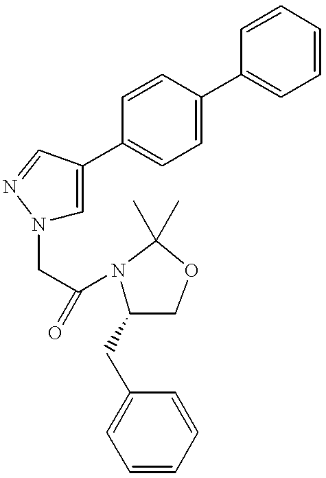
C(C(N1C(CC2=CC=CC=C2)COC1(C)C)=O)N1C=C(C2=CC=C(C3=CC=CC=C3)C=C2)C=N1
